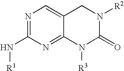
N1=C(N[R1])N=C2C(=C1)CN([R2])C(=O)N2[R3]
